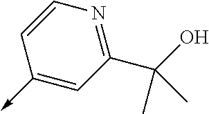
C<-C1=CC(C(C)(C)O)=NC=C1
